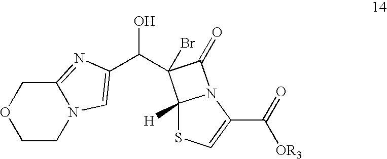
C1CN2C(=NC(C(C3(Br)C4([H])SC=C(C(=O)[OR3])N4C3=O)O)=C2)CO1
